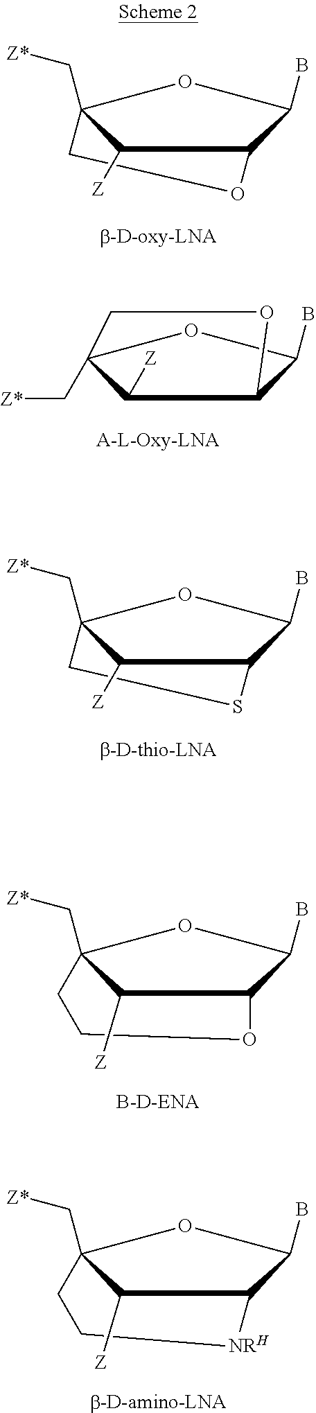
C1(B)C2OCC(C[Z*])(O1)C2[Z].C1([Z])C2(C[Z*])COC1C(B)O2.C1(B)C2SCC(C[Z*])(O1)C2[Z].C1(B)C2C([Z])C(C[Z*])(O1)CCO2.C1(B)C2C([Z])C(C[Z*])(O1)CC[NRH]2
